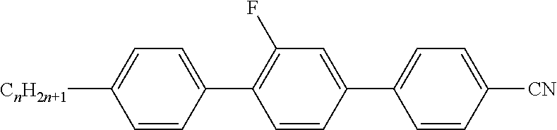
C1=CC([CN])=CC=C1C1=CC(F)=C(C2=CC=C([CnH2n+1])C=C2)C=C1
